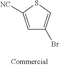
C1=C([NC])SC=C1Br
